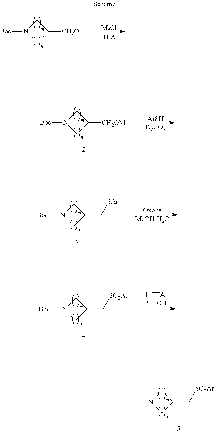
C1NCC1C[SO2Ar].C1N([Boc])CC1C[SO2Ar].[Oxone].[MeOH/H2O].C1N([Boc])CC1C[SAr].[ArSH].[K2CO3].C1N([Boc])CC1[CH2OMs].[MsCl].C1N([Boc])CC1[CH2OH]
